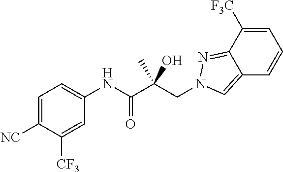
C1=C([NC])C([CF3])=CC(NC(C(CN2C=C3C(=N2)C([F3C])=CC=C3)(O)C)=O)=C1
